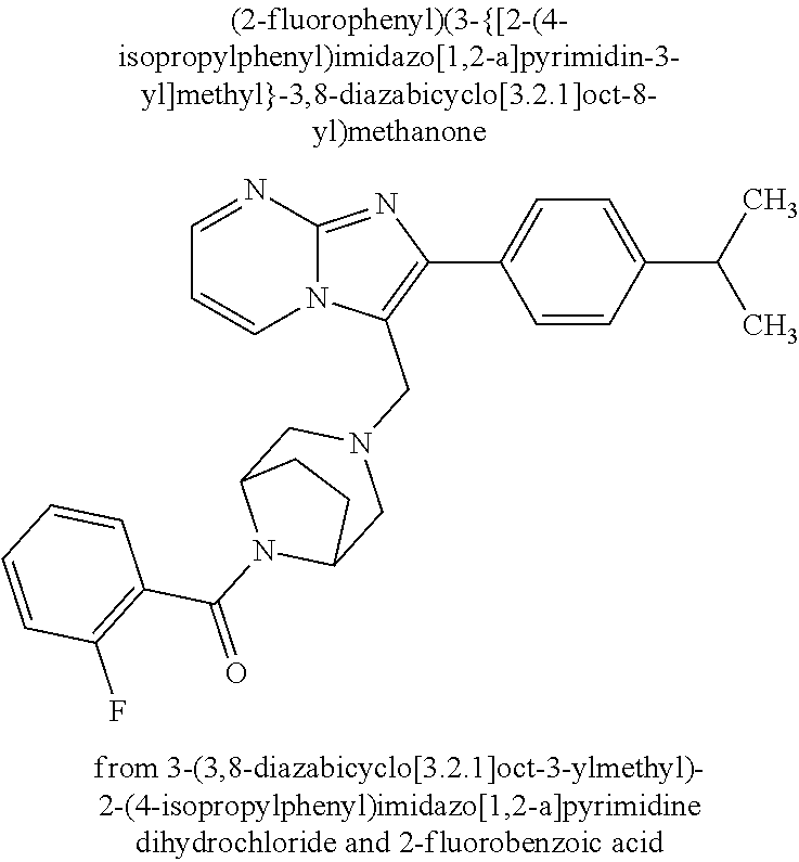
N12C(=NC(C3=CC=C(C(C)C)C=C3)=C1CN1CC3N(C(=O)C4=C(F)C=CC=C4)C(C1)CC3)N=CC=C2
